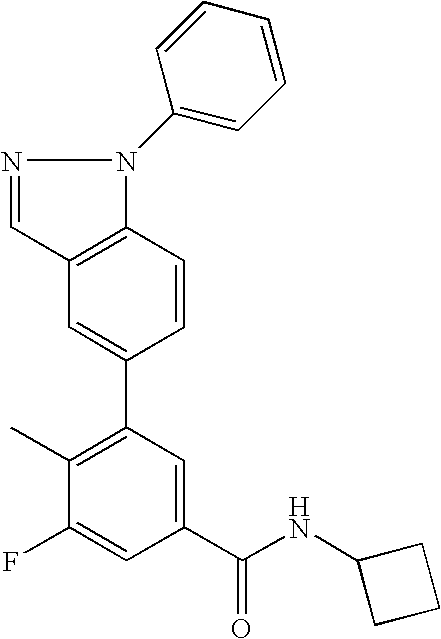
C12=C(C=CC(C3=C(C)C(F)=CC(C(NC4CCC4)=O)=C3)=C1)N(C1=CC=CC=C1)N=C2
